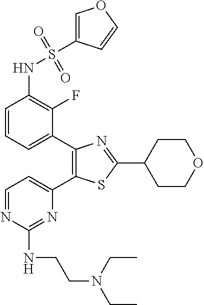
C1=CC=C(C2=C(C3=CC=NC(NCCN(CC)CC)=N3)SC(C3CCOCC3)=N2)C(F)=C1NS(=O)(=O)C1=COC=C1
